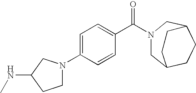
C1=C(N2CCC(NC)C2)C=CC(C(N2CC3CCC(C2)CC3)=O)=C1
